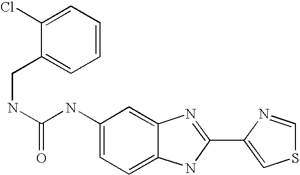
C1=C2C(=CC=C1NC(=O)NCC1=CC=CC=C1Cl)NC(C1=CSC=N1)=N2
